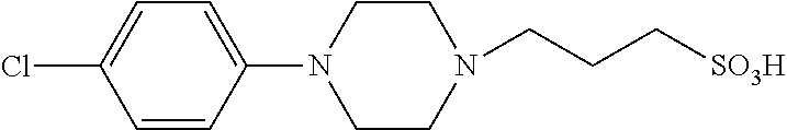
N1(CCC[SO3H])CCN(C2=CC=C(Cl)C=C2)CC1
